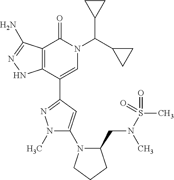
C12=C(C(C3=NN(C)C(N4C(CN(C)S(C)(=O)=O)CCC4)=C3)=CN(C(C3CC3)C3CC3)C1=O)NN=C2N
